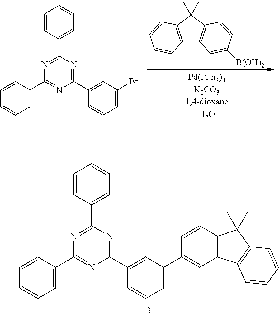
C1=C(C2=NC(C3=CC(Br)=CC=C3)=NC(C3=CC=CC=C3)=N2)C=CC=C1.C12=C(C(C)(C)C3=C1C=C([B(OH)2])C=C3)C=CC=C2.C1=C(C2=NC(C3=CC(C4=CC5=C(C=C4)C(C)(C)C4=C5C=CC=C4)=CC=C3)=NC(C3=CC=CC=C3)=N2)C=CC=C1
